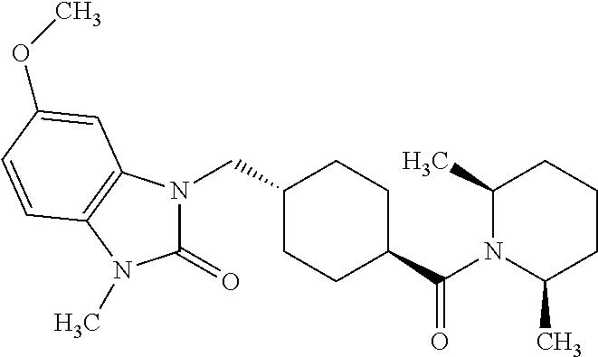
N1(CC2CCC(C(N3C(C)CCCC3C)=O)CC2)C(=O)N(C)C2=C1C=C(OC)C=C2
